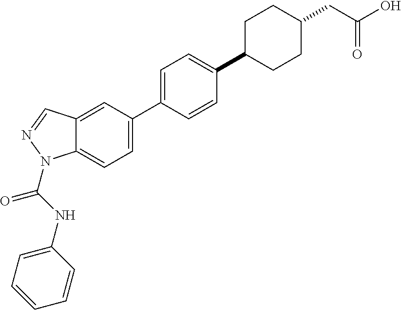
C1=C(C2=CC=C3C(=C2)C=NN3C(NC2=CC=CC=C2)=O)C=CC(C2CCC(CC(=O)O)CC2)=C1
